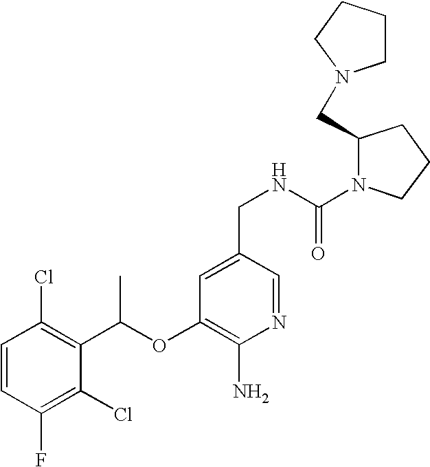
C1CCC(CN2CCCC2)N1C(NCC1=CC(OC(C2=C(Cl)C=CC(F)=C2Cl)C)=C(N)N=C1)=O
